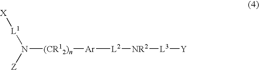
N([(CR12)n][Ar][L2][NR2][L3][Y])([Z])[L1][X]
